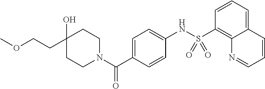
C(COC)C1(O)CCN(C(C2=CC=C(NS(C3=C4C(=CC=C3)C=CC=N4)(=O)=O)C=C2)=O)CC1
